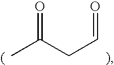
O=C(CC=O)C
